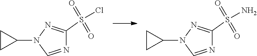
N1=CN(C2CC2)N=C1S(Cl)(=O)=O.N1=CN(C2CC2)N=C1S(N)(=O)=O
